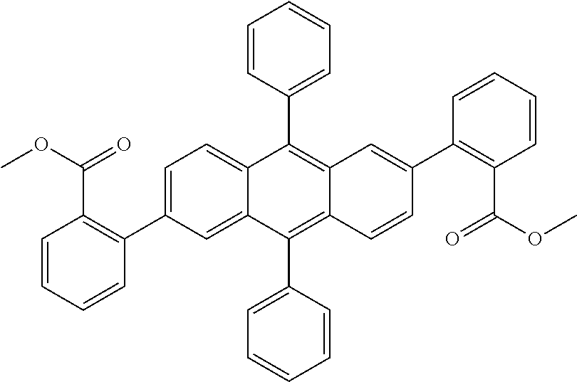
C1=C(C2=C(C(=O)OC)C=CC=C2)C=C2C(=C1)C(C1=CC=CC=C1)=C1C(=C2C2=CC=CC=C2)C=CC(C2=C(C(OC)=O)C=CC=C2)=C1
